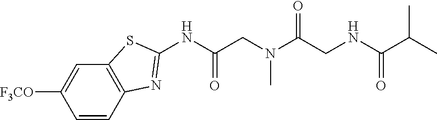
C1=CC2=C(C=C1[F3CO])SC(NC(CN(C(CNC(=O)C(C)C)=O)C)=O)=N2
